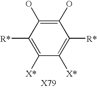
C1([X*])=C([R*])C(O)=C(O)C([R*])=C1[X*]
